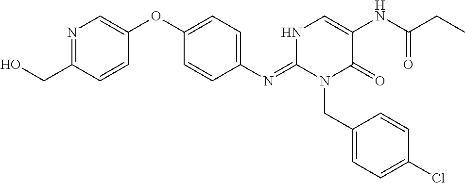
N1=C(CO)C=CC(OC2=CC=C(N=C3N(CC4=CC=C(Cl)C=C4)C(=O)C(NC(CC)=O)=CN3)C=C2)=C1
